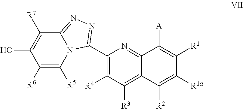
C1([R7])=C(O)C([R6])=C([R5])N2C1=NN=C2C1=C([R4])C([R3])=C2C(=N1)C([A])=C([R1])C([R1a])=C2[R2]
